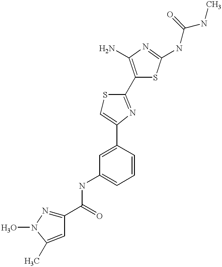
C1(C(=O)NC2=CC=CC(C3=CSC(C4=C(N)N=C(NC(NC)=O)S4)=N3)=C2)=NN(O)C(C)=C1
